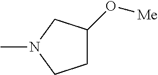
C1C(O[Me])CN(C)C1
